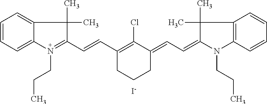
C1=CC=C2C(=C1)C(C)(C)C(C=CC1=C(Cl)C(=CC=C3N(CCC)C4=C(C3(C)C)C=CC=C4)CCC1)=N2CCC.[I-]
